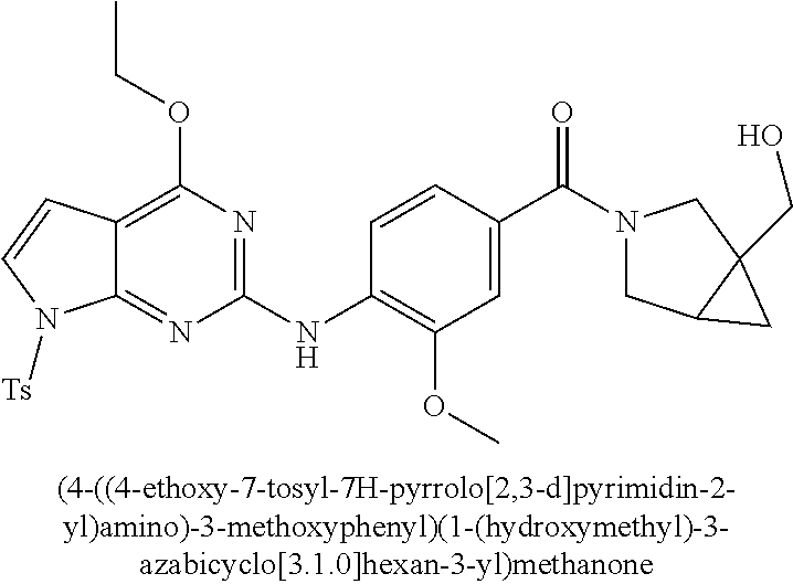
C12=NC(NC3=C(OC)C=C(C(N4CC5C(CO)(C4)C5)=O)C=C3)=NC(OCC)=C1C=CN2[Ts]
